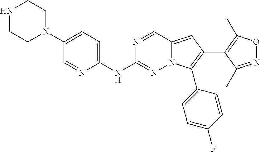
N1CCN(C2=CC=C(NC3=NN4C(=CC(C5=C(C)ON=C5C)=C4C4=CC=C(F)C=C4)C=N3)N=C2)CC1
